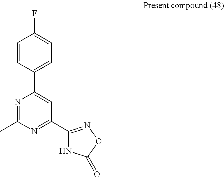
C1=CC(C2=CC(C3=NOC(=O)N3)=NC(C)=N2)=CC=C1F
